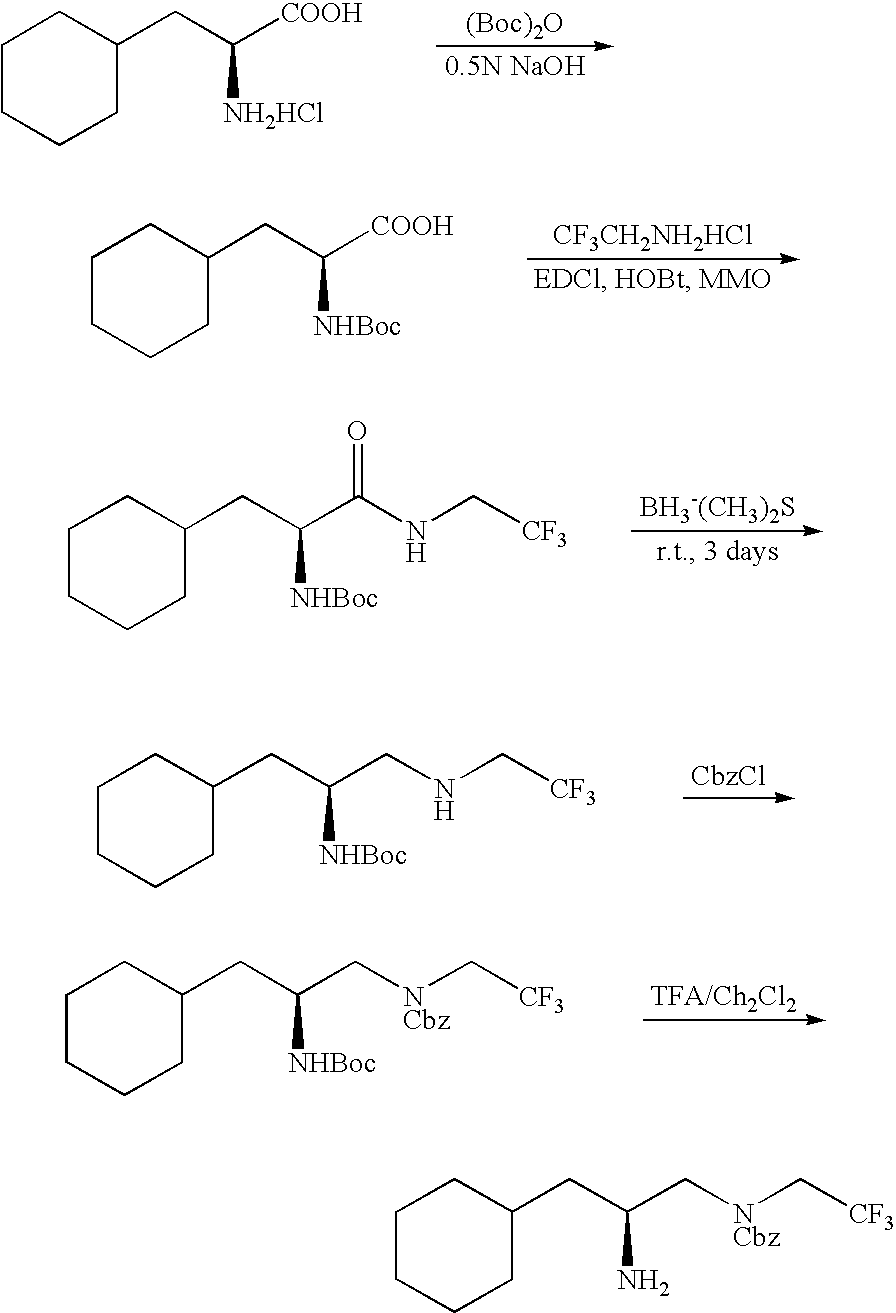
C1CCCC(CC([COOH])[NH2HCl])C1.[(Boc)2O].C1CCCC(CC([COOH])[NHBoc])C1.[CF3CH2NH2HCl].C1CCCC(CC(C(NC[CF3])=O)[NHBoc])C1.[BH3-(CH3)2S].C1CCCC(CC(CNC[CF3])[NHBoc])C1.[CbzCl].C1CCCC(CC(C[NCbz]C[CF3])[NHBoc])C1.C1CCCC(CC(C[NCbz]C[CF3])N)C1
